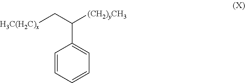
C1=CC=CC=C1C([(CH2)yCH3])C[H3C(H2C)x]
